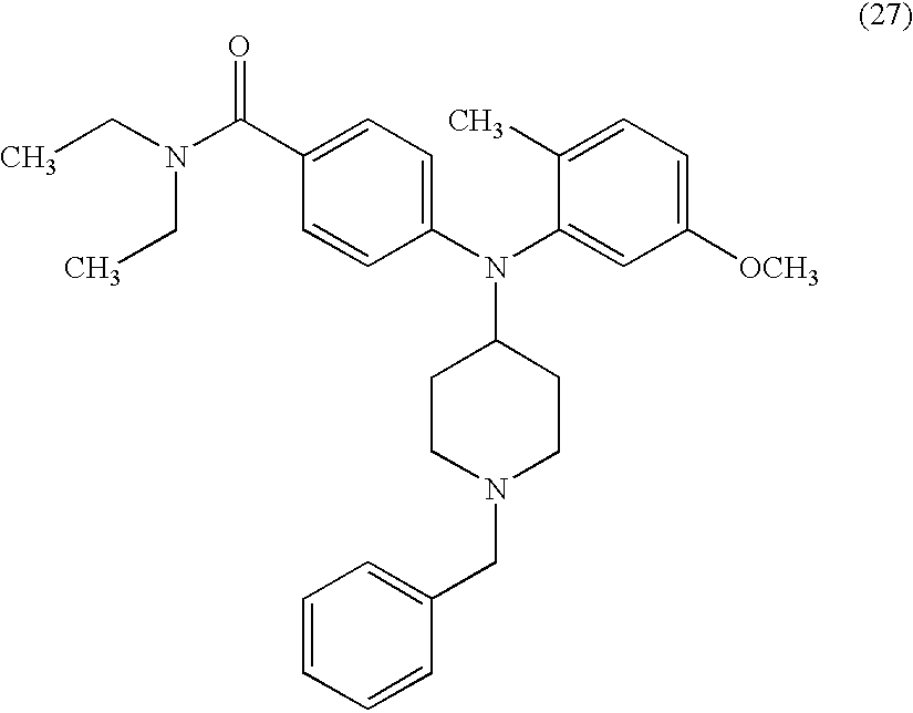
CCN(CC)C(C1=CC=C(N(C2=CC([OCH3])=CC=C2C)C2CCN(CC3=CC=CC=C3)CC2)C=C1)=O
